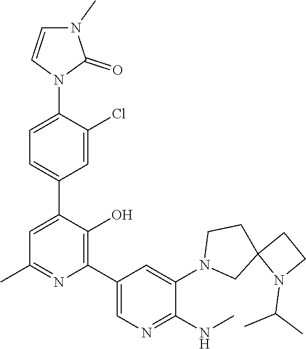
C1=C(N2C(=O)N(C)C=C2)C(Cl)=CC(C2=CC(C)=NC(C3=CN=C(NC)C(N4CC5(CC4)N(C(C)C)CC5)=C3)=C2O)=C1
